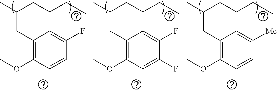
C1(CC(C)CCCC)=C(OC)C=CC(F)=C1.C1(CC(C)CCCC)=C(OC)C=C(F)C(F)=C1.C1(CC(C)CCCC)=C(OC)C=CC([Me])=C1
